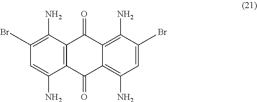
C12=C(C(N)=CC(Br)=C1N)C(=O)C1=C(N)C=C(Br)C(N)=C1C2=O
